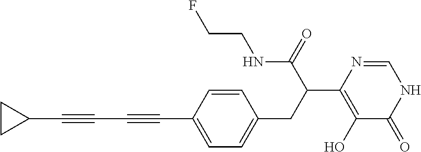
C1(C#CC#CC2CC2)=CC=C(CC(C2=C(O)C(=O)NC=N2)C(NCCF)=O)C=C1
